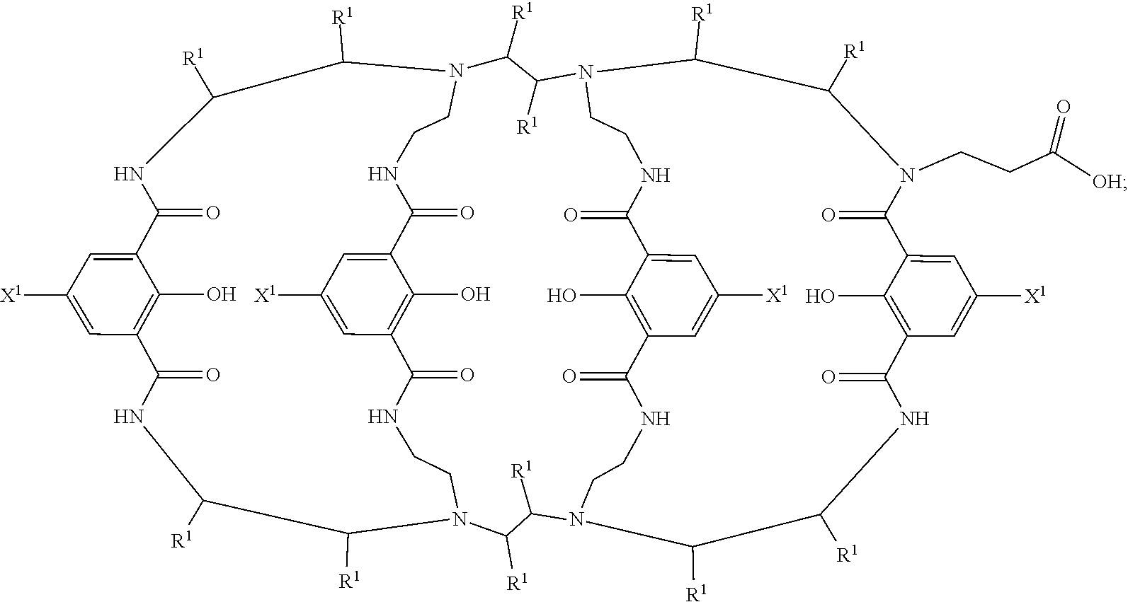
C12=CC([X1])=CC(=C1O)C(=O)NC([R1])C([R1])N1CCNC(=O)C3=C(O)C(=CC([X1])=C3)C(=O)NCCN(C([R1])C([R1])N(CCC(=O)[OH])C2=O)C([R1])C([R1])N2CCNC(=O)C3=CC([X1])=CC(=C3O)C(=O)NCCN(C([R1])C([R1])NC(=O)C3=C(O)C(=CC([X1])=C3)C(=O)NC([R1])C2[R1])C([R1])C1[R1]
